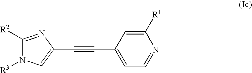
C1([R2])=NC(C#CC2=CC=NC([R1])=C2)=CN1[R3]
